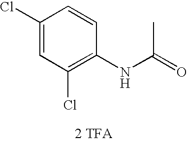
C1(Cl)=CC(Cl)=C(NC(C)=O)C=C1.[2 TFA]
